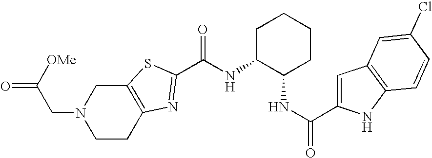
C12=C(SC(C(NC3C(NC(=O)C4=CC5=C(N4)C=CC(Cl)=C5)CCCC3)=O)=N1)CN(CC(=O)[OMe])CC2
